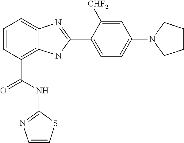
C1=CC(C(NC2=NC=CS2)=O)=C2C(=C1)N=C(C1=CC=C(N3CCCC3)C=C1[CHF2])N2
